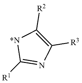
C1([R2])=C([R3])N=C([R1])[*N]1
